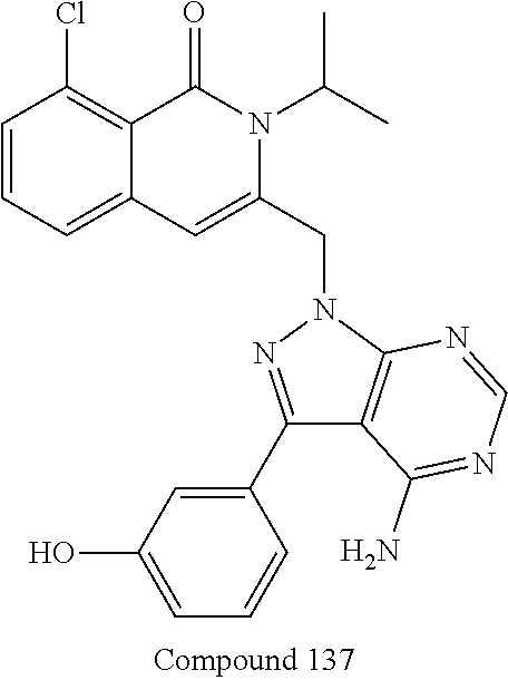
C1=CC=C2C(=C1Cl)C(=O)N(C(C)C)C(CN1N=C(C3=CC(O)=CC=C3)C3=C1N=CN=C3N)=C2
